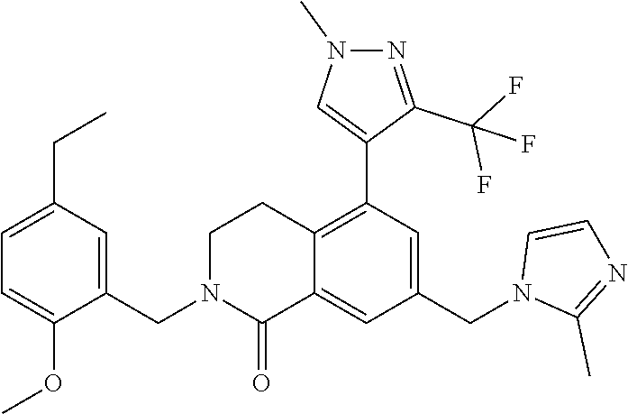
C1=C(CC)C=C(CN2CCC3=C(C4=CN(C)N=C4C(F)(F)F)C=C(CN4C(C)=NC=C4)C=C3C2=O)C(OC)=C1
